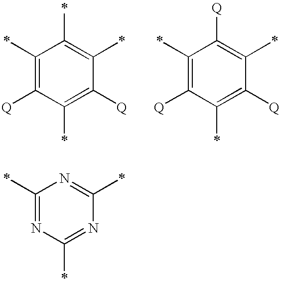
C1(C)=C([Q])C(C)=C([Q])C(C)=C1C.C1(C)=C([Q])C(C)=C([Q])C(C)=C1[Q].C1(C)=NC(C)=NC(C)=N1
